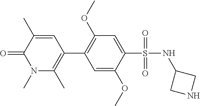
C1(C)=CC(C2=C(OC)C=C(S(=O)(NC3CNC3)=O)C(OC)=C2)=C(C)N(C)C1=O
